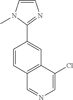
C1=CC2=C(C=C1C1=NC=CN1C)C(Cl)=CN=C2
